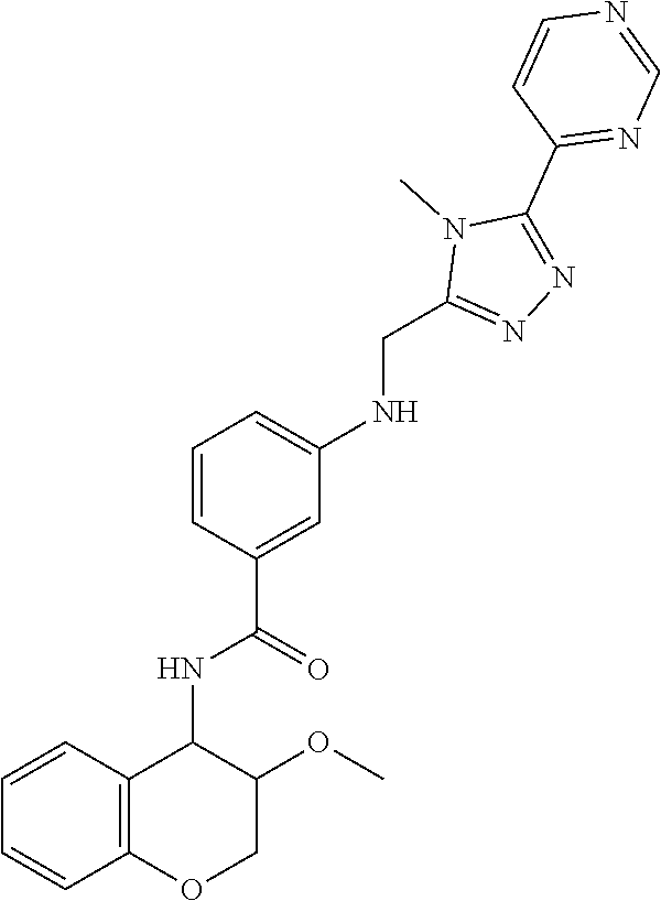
N1(C)C(CNC2=CC=CC(C(NC3C4=C(OCC3OC)C=CC=C4)=O)=C2)=NN=C1C1=NC=NC=C1
